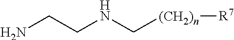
NCCNC[(CH2)n][R7]
